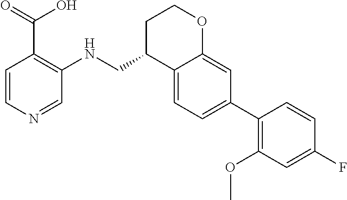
C1=C2C(=CC(C3=C(OC)C=C(F)C=C3)=C1)OCCC2CNC1=C(C(O)=O)C=CN=C1
